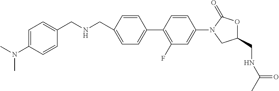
C1=C(CNCC2=CC=C(N(C)C)C=C2)C=CC(C2=C(F)C=C(N3CC(CNC(C)=O)OC3=O)C=C2)=C1
